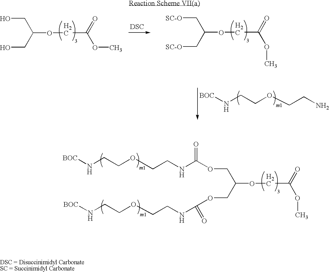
O(CC(COC(NCCOCCN[BOC])=O)OCC(=O)OC)C(NCCOCCN[BOC])=O.OCC(CO)OCC(=O)OC.[DSC].C(C(C[SC-O])OCC(=O)OC)[SC-O].[BOC]NCCOCCN
